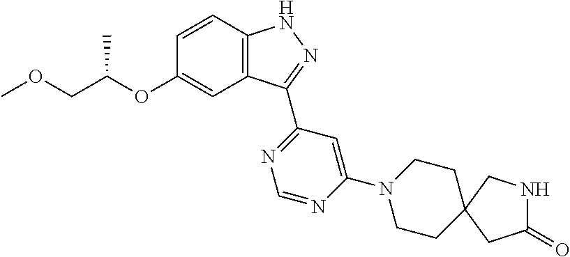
C12=C(C=CC(OC(COC)C)=C1)NN=C2C1=NC=NC(N2CCC3(CC2)CNC(=O)C3)=C1
